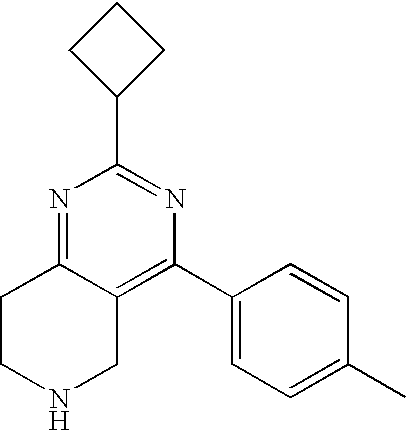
C1CNCC2=C(C3=CC=C(C)C=C3)N=C(C3CCC3)N=C12
